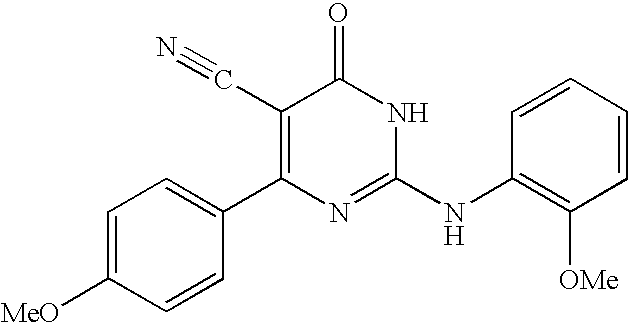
C1=CC(C2=C(C#N)C(=O)NC(NC3=C([OMe])C=CC=C3)=N2)=CC=C1[MeO]
